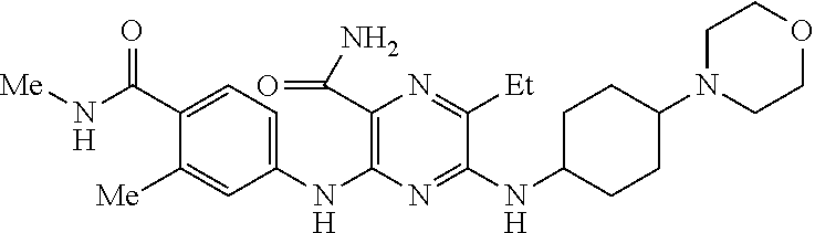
C1(NC2=C(C(N)=O)N=C([Et])C(NC3CCC(N4CCOCC4)CC3)=N2)=CC=C(C(N[Me])=O)C([Me])=C1
